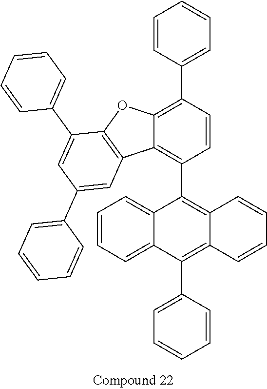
C12=CC=CC=C1C(C1=CC=CC=C1)=C1C(=C2C2=C3C(=C(C4=CC=CC=C4)C=C2)OC2=C3C=C(C3=CC=CC=C3)C=C2C2=CC=CC=C2)C=CC=C1
